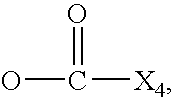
OC(=O)[X4]
